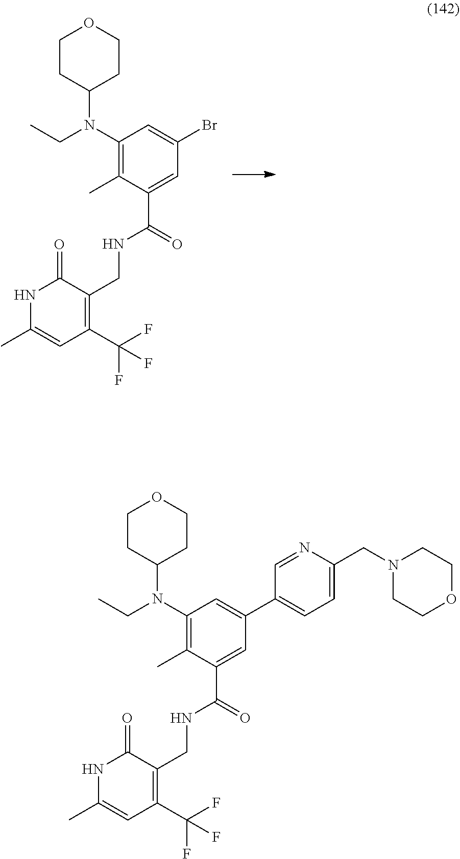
C1CC(N(C2=C(C)C(C(NCC3=C(C(F)(F)F)C=C(C)NC3=O)=O)=CC(Br)=C2)CC)CCO1.C1CC(N(CC)C2=C(C)C(C(NCC3=C(C(F)(F)F)C=C(C)NC3=O)=O)=CC(C3=CC=C(CN4CCOCC4)N=C3)=C2)CCO1
